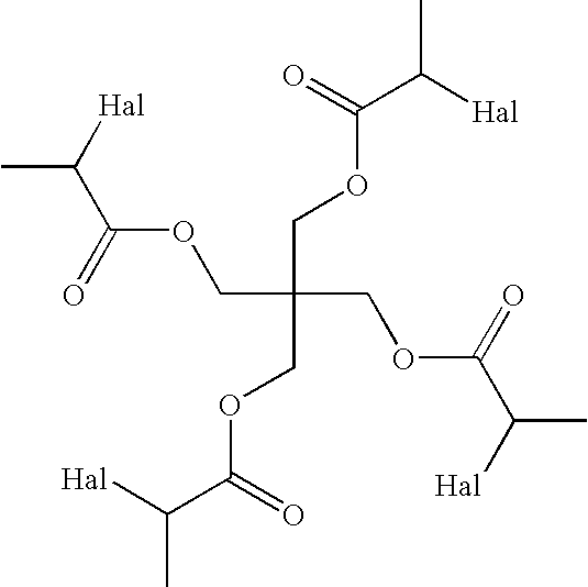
CC(C(=O)OCC(COC(=O)C([Hal])C)(COC(=O)C(C)[Hal])COC(=O)C([Hal])C)[Hal]
